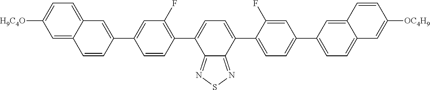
C12=NSN=C1C(C1=CC=C(C3=CC=C4C(=C3)C=CC([OC4H9])=C4)C=C1F)=CC=C2C1=C(F)C=C(C2=CC3=CC=C([H9C4O])C=C3C=C2)C=C1
